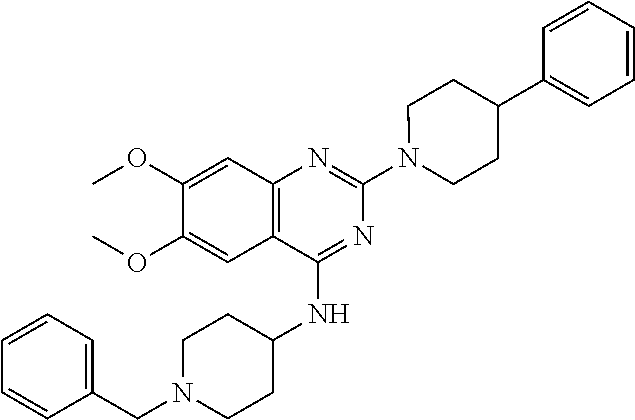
C12=C(C(NC3CCN(CC4=CC=CC=C4)CC3)=NC(N3CCC(C4=CC=CC=C4)CC3)=N1)C=C(OC)C(OC)=C2
